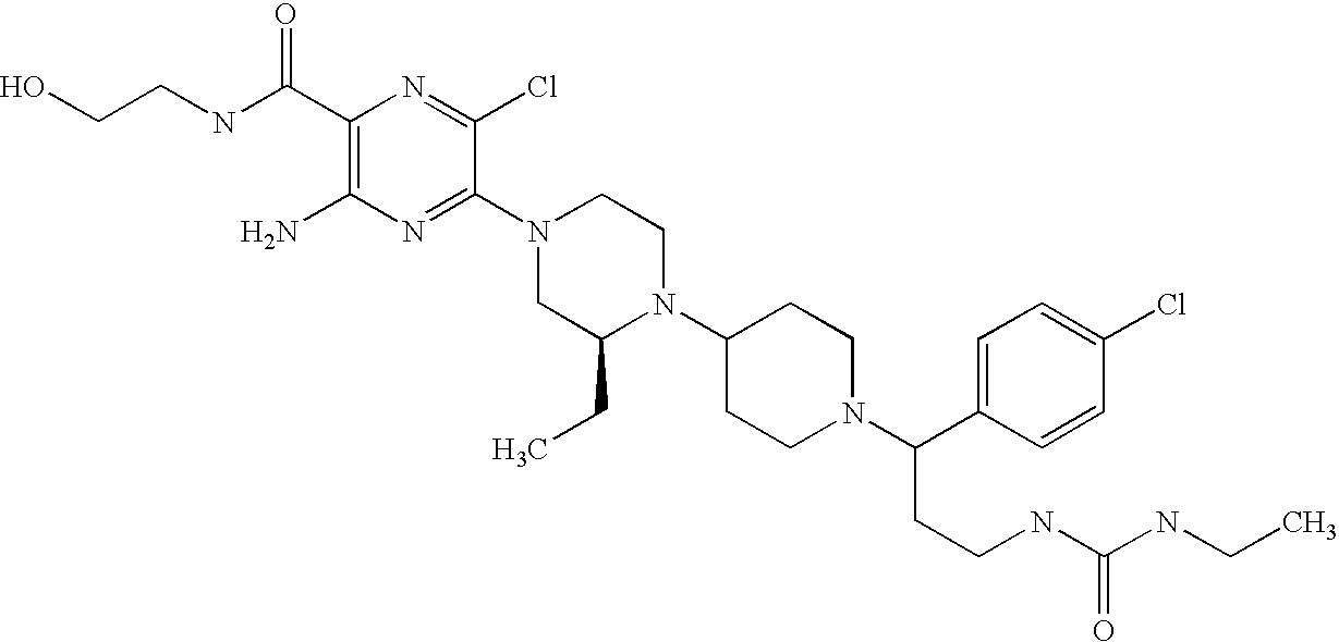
C1(C(NCCO)=O)=C(N)N=C(N2CC(CC)N(C3CCN(C(C4=CC=C(Cl)C=C4)CCNC(NCC)=O)CC3)CC2)C(Cl)=N1
